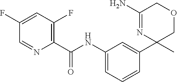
C1(F)=CC(F)=C(C(NC2=CC=CC(C3(C)COCC(N)=N3)=C2)=O)N=C1
